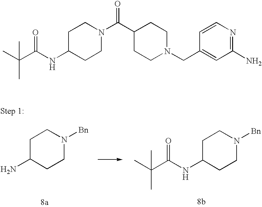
C(NC1CCN([Bn])CC1)(C(C)(C)C)=O.C1C(N)CCN([Bn])C1.CC(C(=O)NC1CCN(C(C2CCN(CC3=CC(N)=NC=C3)CC2)=O)CC1)(C)C
